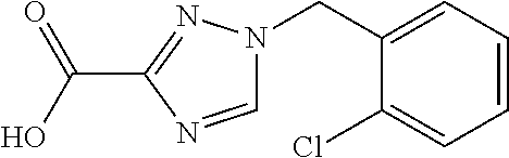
C1=CC=C(CN2C=NC(C(O)=O)=N2)C(Cl)=C1
